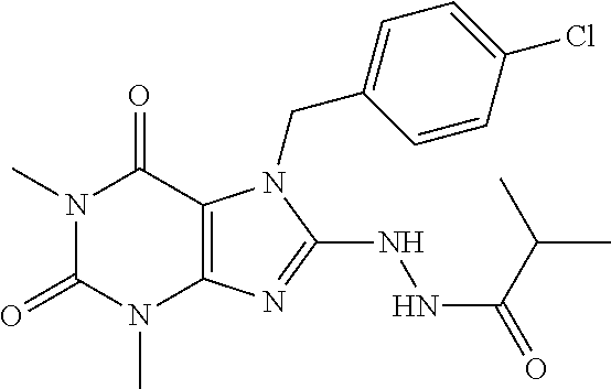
N1(C)C(=O)N(C)C2=C(C1=O)N(CC1=CC=C(Cl)C=C1)C(NNC(=O)C(C)C)=N2
